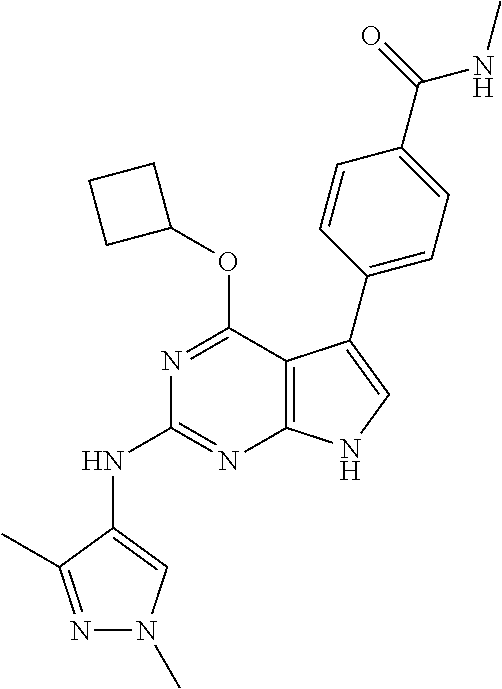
N1=C(OC2CCC2)C2=C(N=C1NC1=CN(C)N=C1C)NC=C2C1=CC=C(C(NC)=O)C=C1
